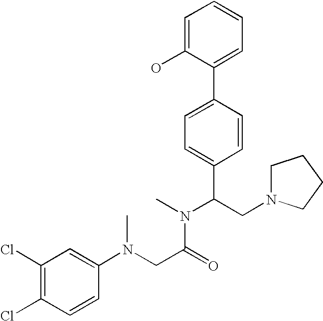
C1=C(O)C(C2=CC=C(C(CN3CCCC3)N(C)C(CN(C3=CC(Cl)=C(Cl)C=C3)C)=O)C=C2)=CC=C1
